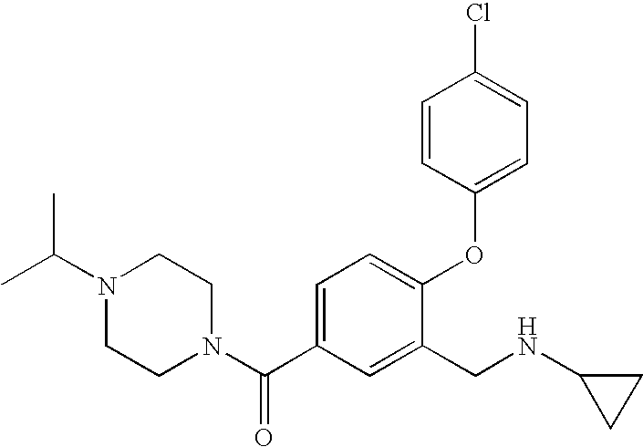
C1=C(C(N2CCN(C(C)C)CC2)=O)C=C(CNC2CC2)C(OC2=CC=C(Cl)C=C2)=C1
